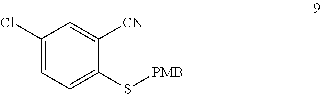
C1(Cl)=CC=C(S[PMB])C([CN])=C1
